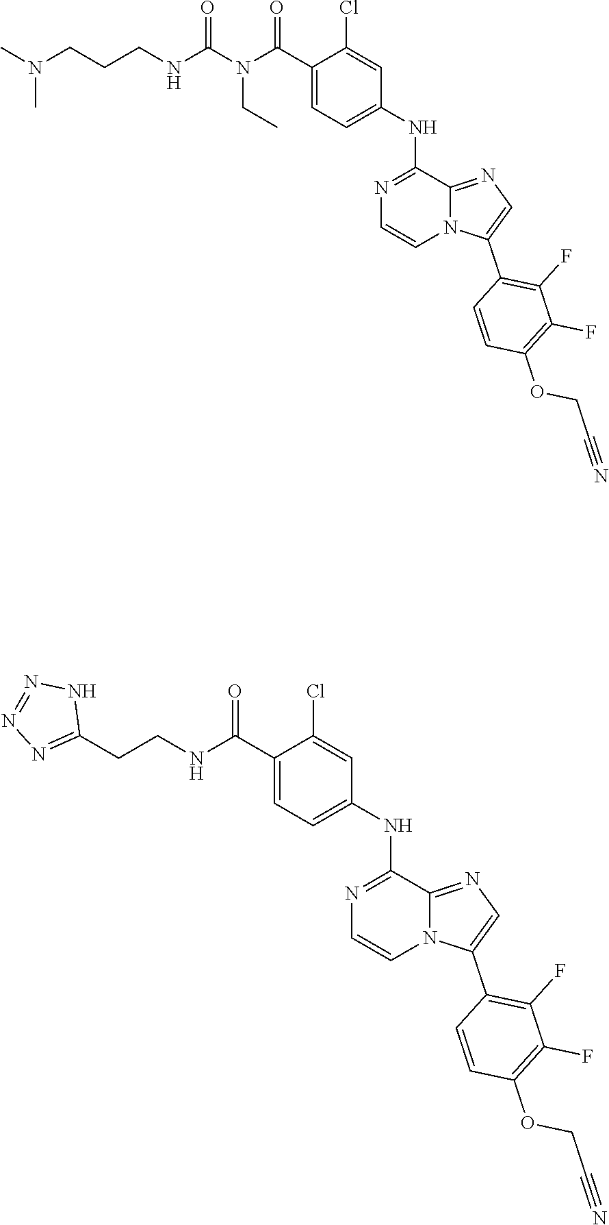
C1(C(N(C(=O)NCCCN(C)C)CC)=O)=CC=C(NC2=NC=CN3C2=NC=C3C2=C(F)C(F)=C(OCC#N)C=C2)C=C1Cl.C1(Cl)=CC(NC2=NC=CN3C2=NC=C3C2=C(F)C(F)=C(OCC#N)C=C2)=CC=C1C(NCCC1=NN=NN1)=O
